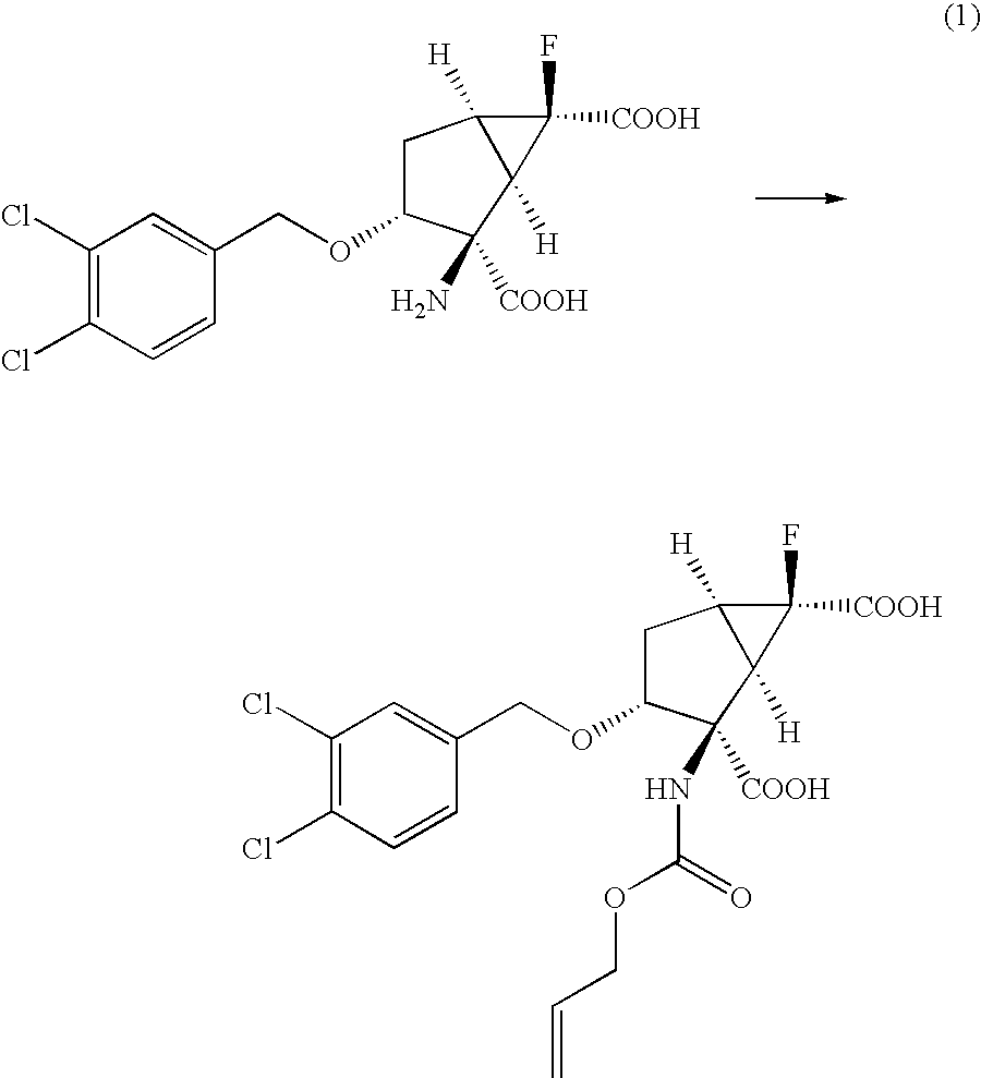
C1(Cl)=C(Cl)C=CC(COC2CC3([H])C([H])(C2([COOH])N)C3([COOH])F)=C1.C1(Cl)=C(Cl)C=CC(COC2CC3([H])C([H])(C2([COOH])NC(OCC=C)=O)C3([COOH])F)=C1
